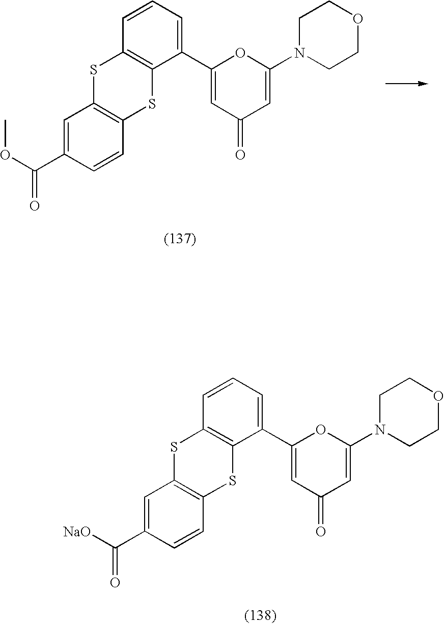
C1=C(N2CCOCC2)OC(C2=CC=CC3=C2SC2=C(S3)C=C(C(=O)OC)C=C2)=CC1=O.C1=C(N2CCOCC2)OC(C2=CC=CC3=C2SC2=C(S3)C=C(C(=O)[NaO])C=C2)=CC1=O
